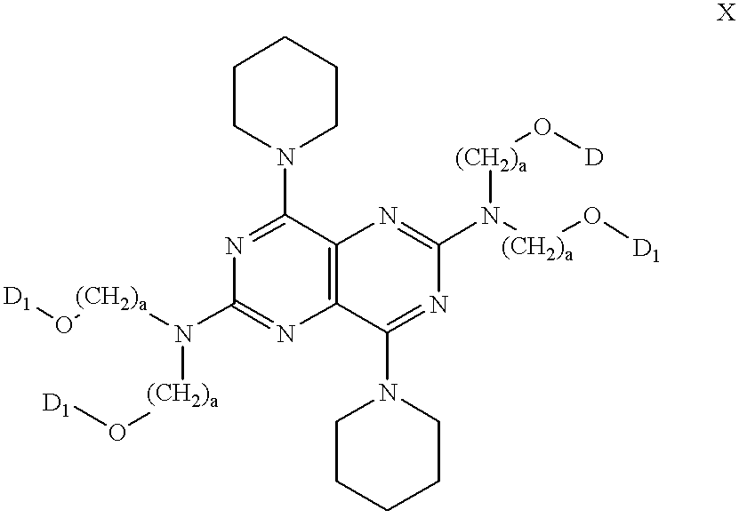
O([(CH2)a]N([(CH2)a]O[D1])C1=NC2=C(C(N3CCCCC3)=N1)N=C(N([(CH2)a]O[D1])[(CH2)a]O[D])N=C2N1CCCCC1)[D1]
